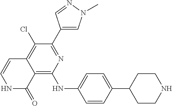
C1(C2=NC(NC3=CC=C(C4CCNCC4)C=C3)=C3C(=C2Cl)C=CNC3=O)=CN(C)N=C1
